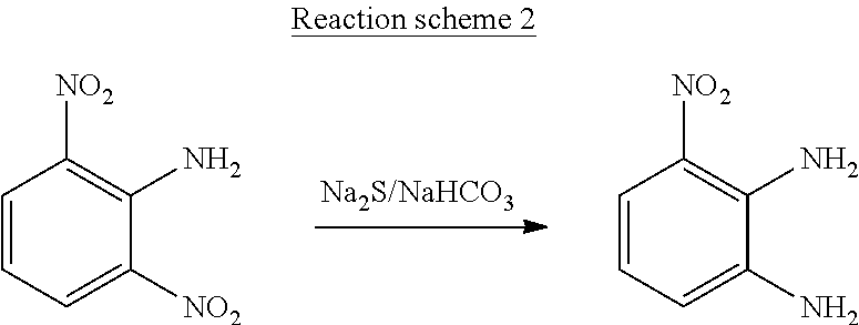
C1=CC=C([NO2])C(N)=C1[NO2].C1=CC=C(N)C(N)=C1[NO2]
